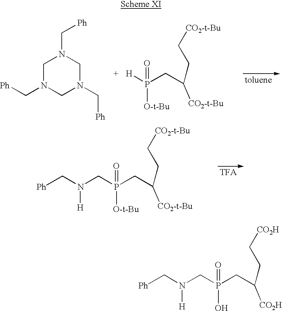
C1N(C[Ph])CN(C[Ph])CN1C[Ph].[H]P(CC(CC[CO2-t-Bu])[CO2-t-Bu])([O-t-Bu])=O.C(P(CC(CC[CO2-t-Bu])[CO2-t-Bu])([O-t-Bu])=O)N(C[Ph])[H].C(P(CC(CC[CO2H])[CO2H])(O)=O)N(C[Ph])[H]
